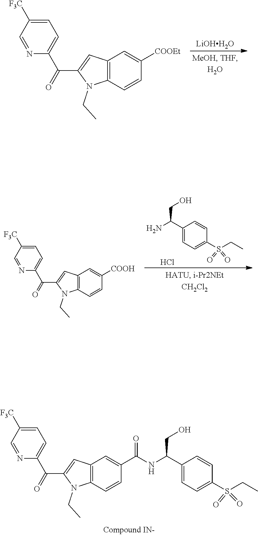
C12=C(C=CC(C(NC(C3=CC=C(S(CC)(=O)=O)C=C3)CO)=O)=C1)N(CC)C(C(C1=CC=C([F3C])C=N1)=O)=C2.[LiOHH2O].C12=C(C=CC([COOEt])=C1)N(CC)C(C(C1=CC=C([F3C])C=N1)=O)=C2.C1(C(N)CO)=CC=C(S(CC)(=O)=O)C=C1.Cl.C12=C(C=CC([COOH])=C1)N(CC)C(C(C1=CC=C([F3C])C=N1)=O)=C2
